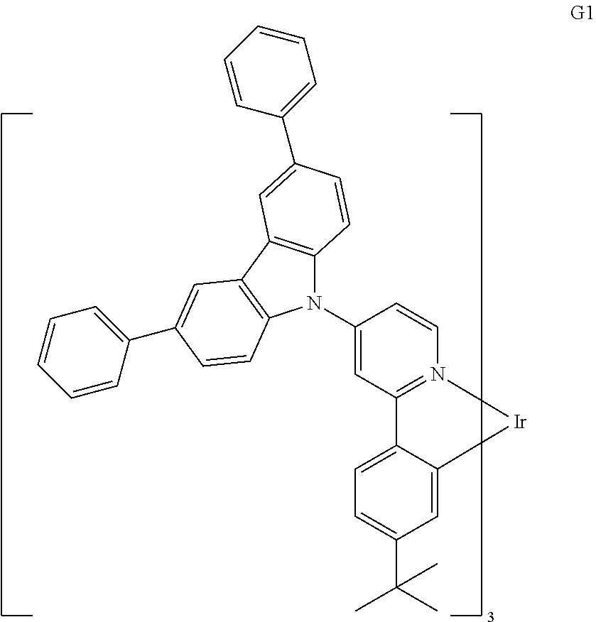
C1=C2C(=CC(C(C)(C)C)=C1)[Ir]N1=C2C=C(N2C3=C(C4=C2C=CC(C2=CC=CC=C2)=C4)C=C(C2=CC=CC=C2)C=C3)C=C1
